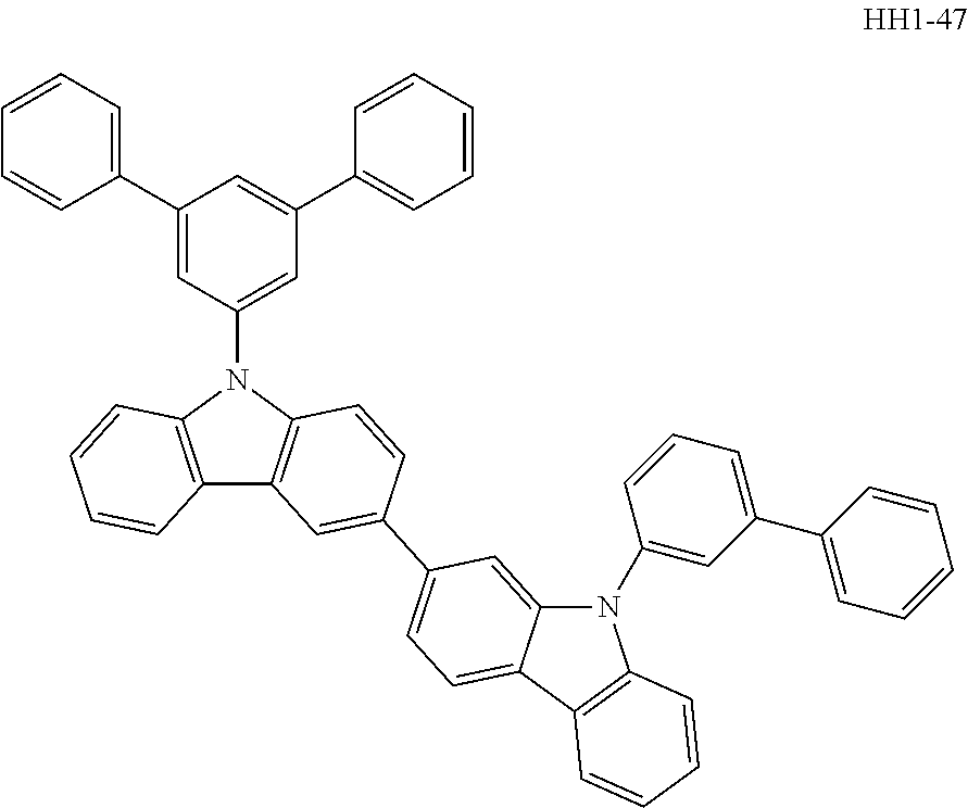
C1=CC=CC(C2=CC(N3C4=C(C5=C3C=CC=C5)C=C(C3=CC=C5C(=C3)N(C3=CC(C6=CC=CC=C6)=CC=C3)C3=C5C=CC=C3)C=C4)=CC(C3=CC=CC=C3)=C2)=C1
